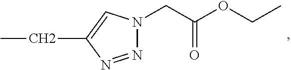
CCC1=CN(CC(OCC)=O)N=N1
